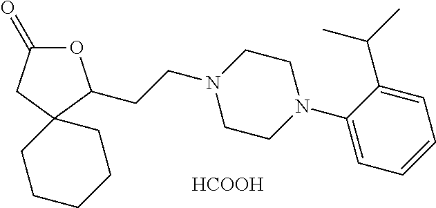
O1C(=O)CC2(C1CCN1CCN(C3=CC=CC=C3C(C)C)CC1)CCCCC2.[HCOOH]
